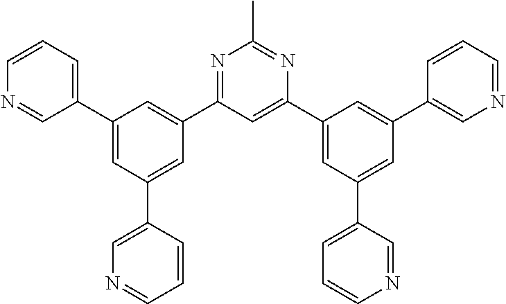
N1=C(C2=CC(C3=CC=CN=C3)=CC(C3=CN=CC=C3)=C2)C=C(C2=CC(C3=CC=CN=C3)=CC(C3=CN=CC=C3)=C2)N=C1C
